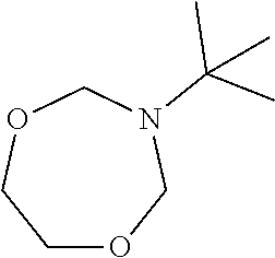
C1OCN(C(C)(C)C)COC1
